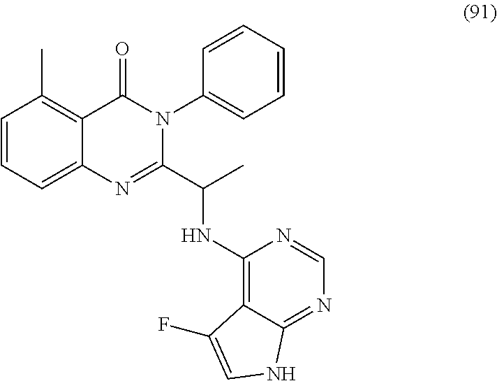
C1=CC=C2C(=C1C)C(=O)N(C1=CC=CC=C1)C(C(NC1=C3C(=NC=N1)NC=C3F)C)=N2
